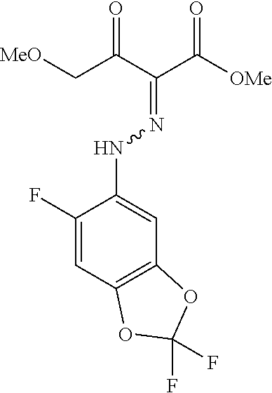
C(C(C(=NNC1=CC2=C(C=C1F)OC(F)(F)O2)C([OMe])=O)=O)[MeO]
